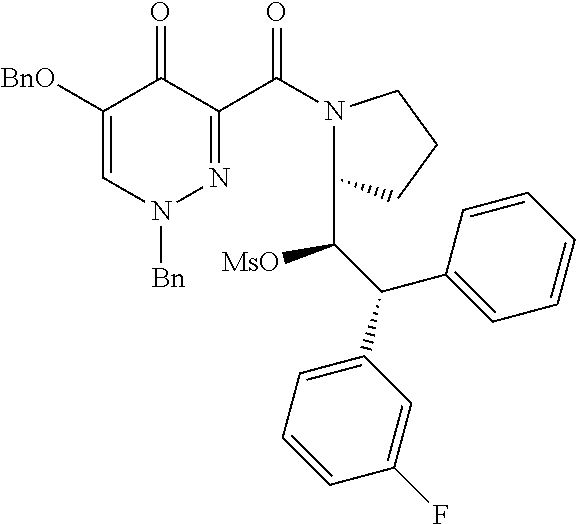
C1([BnO])=CN([Bn])N=C(C(N2C(C([MsO])C(C3=CC=CC(F)=C3)C3=CC=CC=C3)CCC2)=O)C1=O
